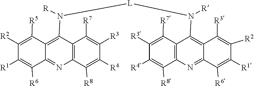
C12=C(C([R8])=C([R4])C([R3])=C1[R7])N=C1C(=C2N([L]N(C2=C3C(=NC4=C2C([R7])=C([R3])C([R4])=C4[R8])C([R6])=C([R1])C([R2])=C3[R3])[R])[R])C([R5])=C([R2])C([R1])=C1[R6]
